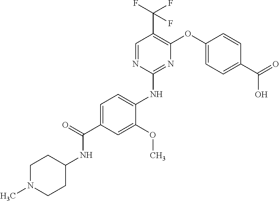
C1=C(C(=O)NC2CCN(C)CC2)C=C(OC)C(NC2=NC(OC3=CC=C(C(=O)O)C=C3)=C(C(F)(F)F)C=N2)=C1
